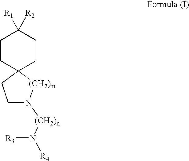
C1CC2(CCC1([R2])[R1])CCN([(CH2)n]N([R3])[R4])[(CH2)m]2
